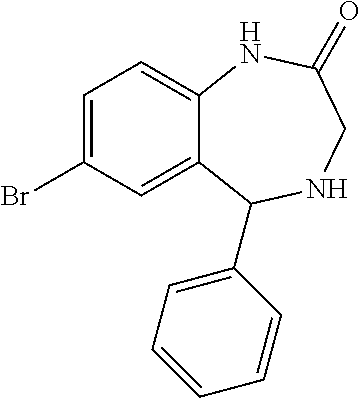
C12=CC=C(Br)C=C1C(C1=CC=CC=C1)NCC(=O)N2
